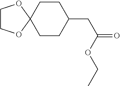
C1CC(CC(=O)OCC)CCC12OCCO2
